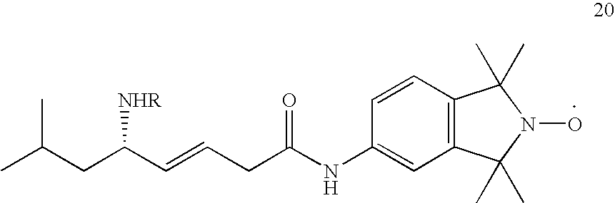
C1=CC2=C(C=C1NC(CC=CC(CC(C)C)[NHR])=O)C(C)(C)N(O)C2(C)C
